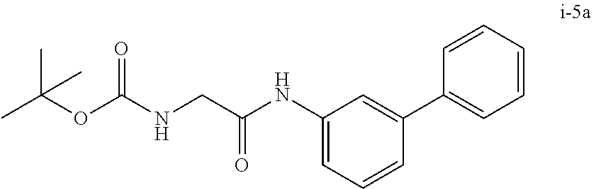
CC(C)(C)OC(NCC(NC1=CC=CC(C2=CC=CC=C2)=C1)=O)=O
